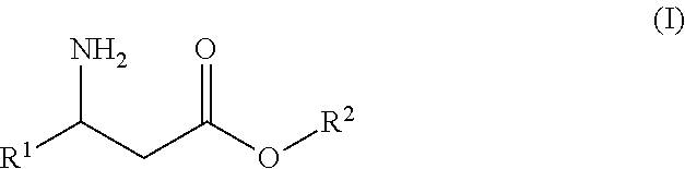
[R1]C(CC(O[R2])=O)N
